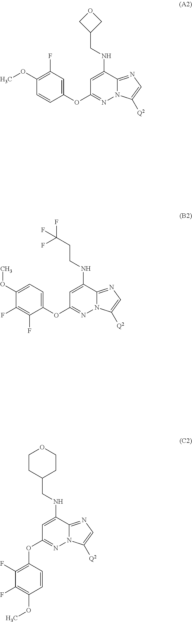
C1(OC)=CC=C(OC2=NN3C(=NC=C3[Q2])C(NCCC(F)(F)F)=C2)C(F)=C1F.O(C1=NN2C(=NC=C2[Q2])C(NCC2CCOCC2)=C1)C1=C(F)C(F)=C(OC)C=C1.C1(OC)=C(F)C=C(OC2=NN3C(=NC=C3[Q2])C(NCC3COC3)=C2)C=C1
